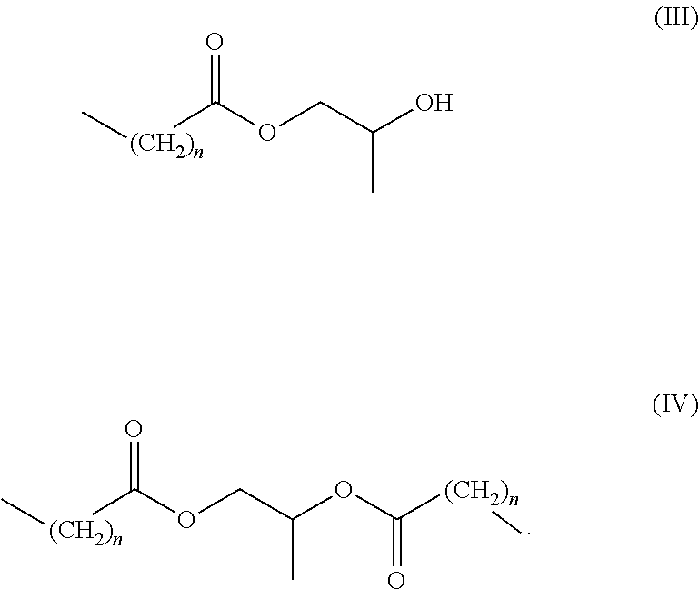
C[(CH2)n]C(OCC(OC([(CH2)n]C)=O)C)=O.C[(CH2)n]C(OCC(O)C)=O
